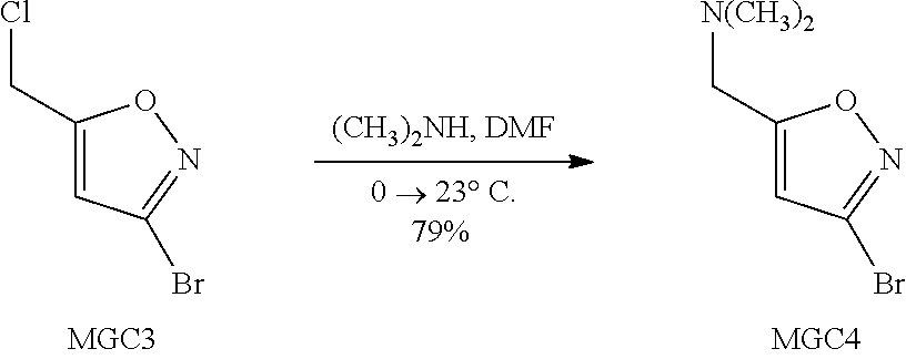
C1(CCl)=CC(Br)=NO1.C1(C[N(CH3)2])=CC(Br)=NO1
